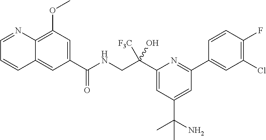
C1(Cl)=C(F)C=CC(C2=NC(C(CNC(C3=CC(OC)=C4C(=C3)C=CC=N4)=O)(O)[F3C])=CC(C(N)(C)C)=C2)=C1
